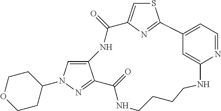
N1C(=O)C2=CSC(=N2)C2=CC=NC(=C2)NCCCCNC(=O)C2=NN(C3CCOCC3)C=C12
